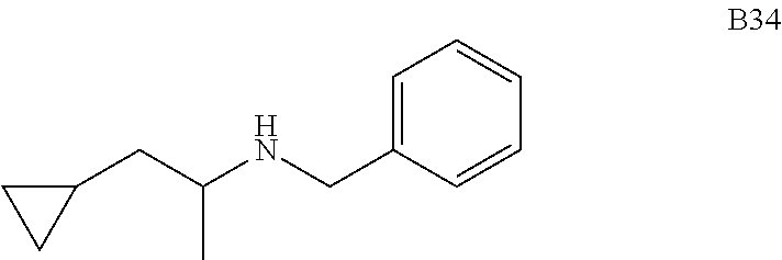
C1(CC(NCC2=CC=CC=C2)C)CC1
